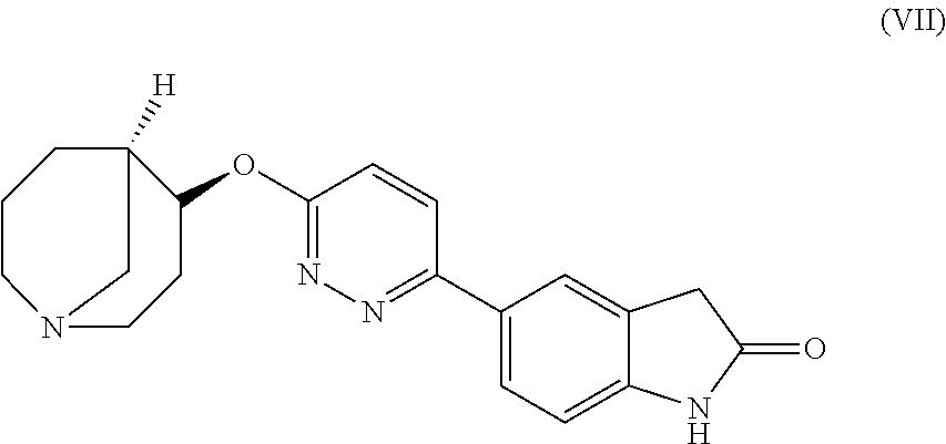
C1(OC2CCN3CCCC2([H])C3)=NN=C(C2=CC=C3C(=C2)CC(=O)N3)C=C1
